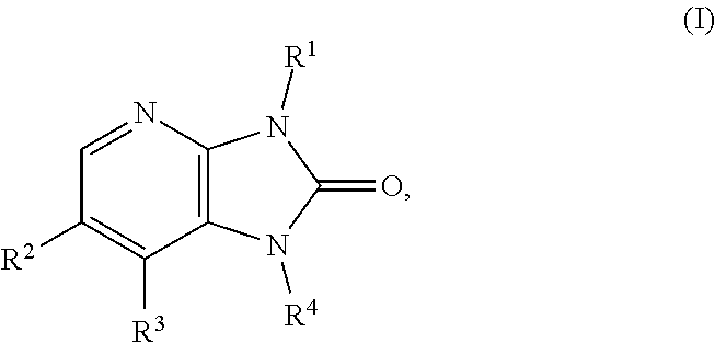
C12=C(N=CC([R2])=C1[R3])N([R1])C(=O)N2[R4]
